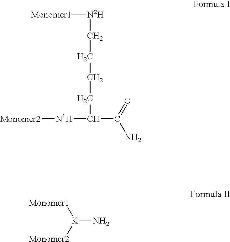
[Monomer1][N2H]CCCCC(C(N)=O)[N1H][Monomer2].[K](N)([Monomer1])[Monomer2]
